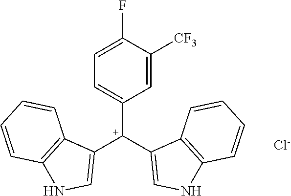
C1=C(F)C([CF3])=CC([C+](C2=CNC3=C2C=CC=C3)C2=CNC3=C2C=CC=C3)=C1.[Cl-]
